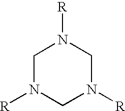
C1N([R])CN([R])CN1[R]
